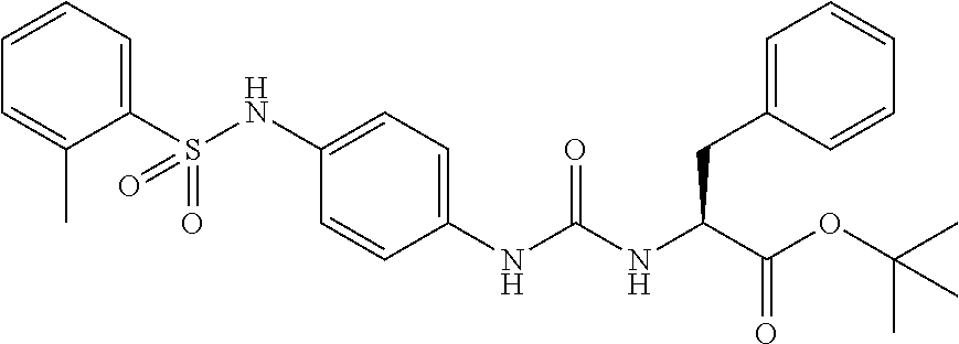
C1(S(NC2=CC=C(NC(NC(C(OC(C)(C)C)=O)CC3=CC=CC=C3)=O)C=C2)(=O)=O)=CC=CC=C1C
